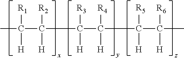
CC(C([R2])(C(C([R4])(C(C([R6])(C)[H])([R5])[H])[H])([R3])[H])[H])([R1])[H]
